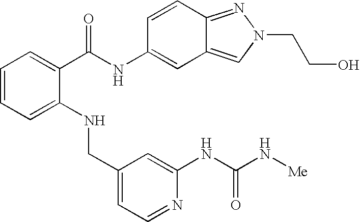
C1=C(NCC2=CC=NC(NC(N[Me])=O)=C2)C(C(NC2=CC3=CN(CCO)N=C3C=C2)=O)=CC=C1
